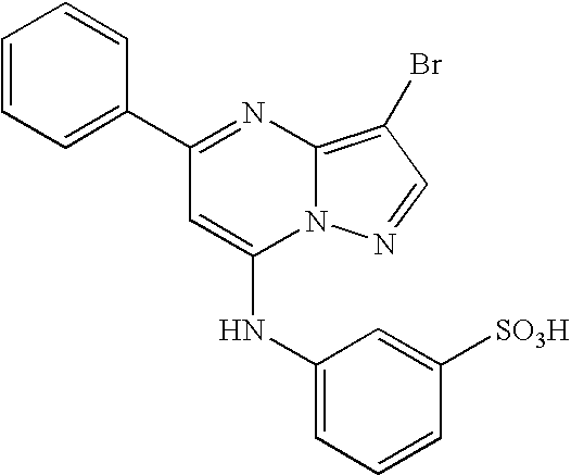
C1=C(C2=NC3=C(Br)C=NN3C(NC3=CC=CC([SO3H])=C3)=C2)C=CC=C1
